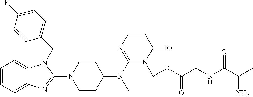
C1=CC=C2C(=C1)N(CC1=CC=C(F)C=C1)C(N1CCC(N(C3=NC=CC(=O)N3COC(CNC(C(N)C)=O)=O)C)CC1)=N2
